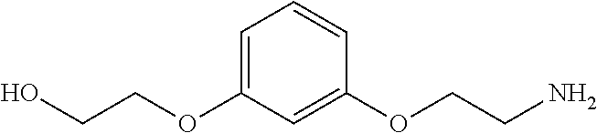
O(C1=CC=CC(OCCN)=C1)CCO
